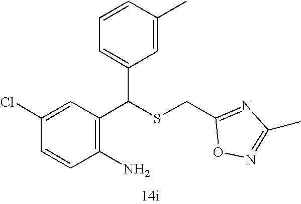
C1=CC(Cl)=CC(C(SCC2=NC(C)=NO2)C2=CC=CC(C)=C2)=C1N
